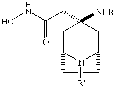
ONC(CC1([NHR])CC2N([R])C(C1)CC2)=O
